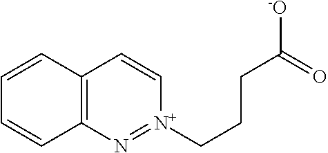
C12=C(C=CC=C1)C=C[N+](CCCC([-O])=O)=N2
